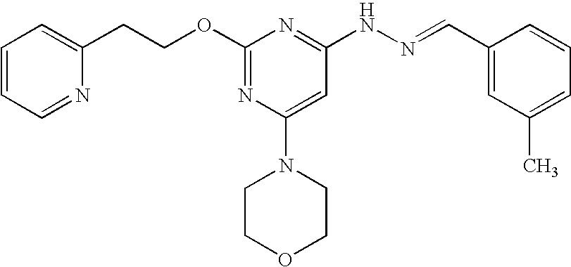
C(COC1=NC(N2CCOCC2)=CC(NN=CC2=CC(C)=CC=C2)=N1)C1=CC=CC=N1
